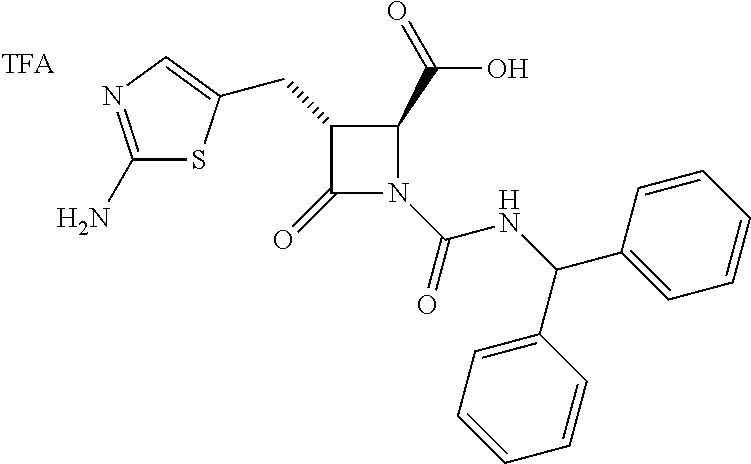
C1(N)=NC=C(CC2C(=O)N(C(=O)NC(C3=CC=CC=C3)C3=CC=CC=C3)C2C(=O)O)S1
